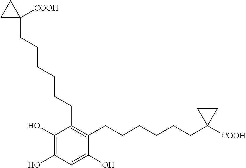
C1(O)=C(O)C(CCCCCCC2([COOH])CC2)=C(CCCCCCC2([COOH])CC2)C(O)=C1
